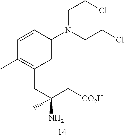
C1=CC(C)=C(CC(N)(C[CO2H])C)C=C1N(CCCl)CCCl
